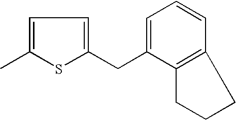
C1=C(CC2=CC=C(C)S2)C2=C(C=C1)CCC2
